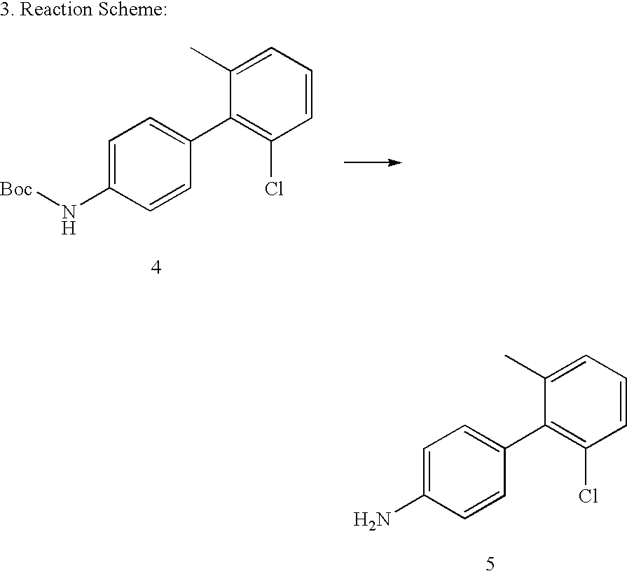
C1=C(N)C=CC(C2=C(Cl)C=CC=C2C)=C1.C1=C(N[Boc])C=CC(C2=C(Cl)C=CC=C2C)=C1
